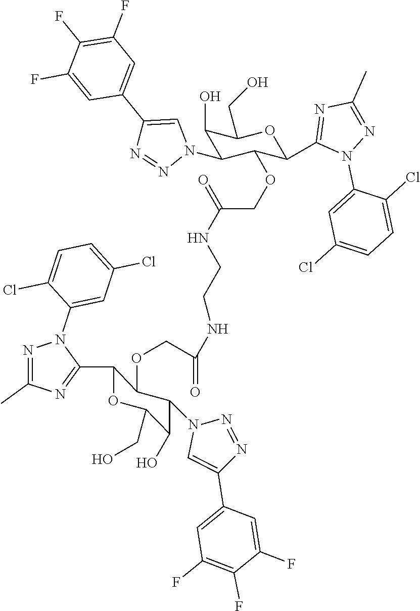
C1(C2=NC(C)=NN2C2=CC(Cl)=CC=C2Cl)OC(CO)C(O)C(N2C=C(C3=CC(F)=C(F)C(F)=C3)N=N2)C1OCC(NCCNC(COC1C(C2=NC(C)=NN2C2=CC(Cl)=CC=C2Cl)OC(CO)C(O)C1N1C=C(C2=CC(F)=C(F)C(F)=C2)N=N1)=O)=O
